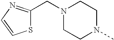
N1(CC2=NC=CS2)CCN(C)CC1
